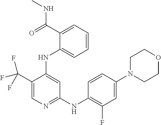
C1(C(F)(F)F)=CN=C(NC2=C(F)C=C(N3CCOCC3)C=C2)C=C1NC1=CC=CC=C1C(NC)=O
